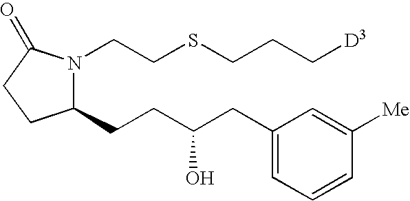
C1(CCC(CC2=CC=CC([Me])=C2)O)N(CCSCCC[D3])C(=O)CC1
